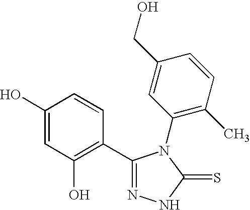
C1(C2=C(O)C=C(O)C=C2)=NNC(=S)N1C1=C(C)C=CC(CO)=C1
